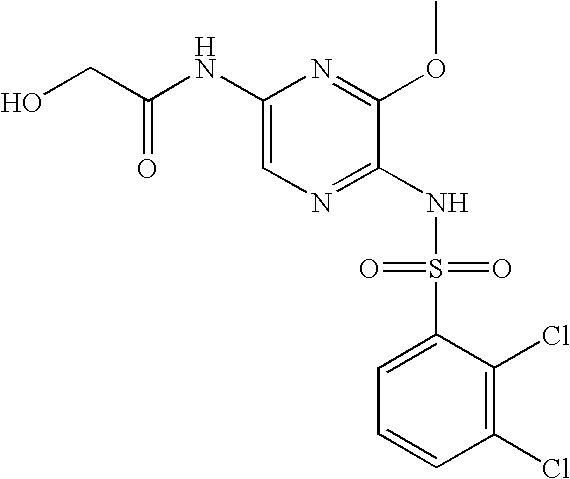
C1(NC(CO)=O)=CN=C(NS(C2=CC=CC(Cl)=C2Cl)(=O)=O)C(OC)=N1
